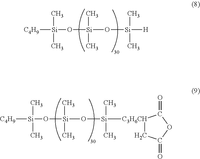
[C4H9][Si](O[Si](O[Si]([H])(C)C)(C)C)(C)C.C1C(=O)OC(=O)[C3H6CH]1[Si](O[Si](O[Si]([C4H9])(C)C)(C)C)(C)C
